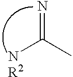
N=C(C)[NR2]
